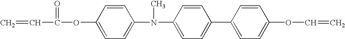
C=CC(=O)OC1=CC=C(N(C)C2=CC=C(C3=CC=C(OC=C)C=C3)C=C2)C=C1
